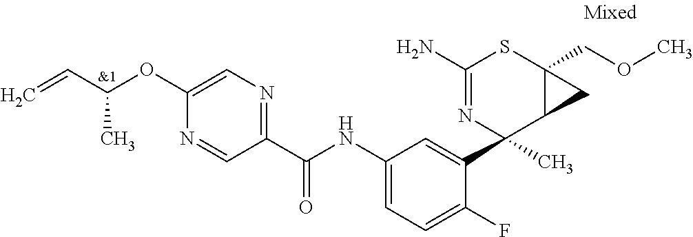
N1=CC(C(NC2=CC=C(F)C(C3(C)C4C(COC)(SC(N)=N3)C4)=C2)=O)=NC=C1OC(C=C)C.[&1]
